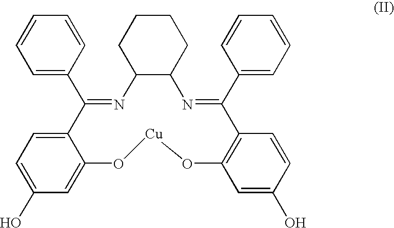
C1=C(C2=NC3C(N=C(C4=CC=CC=C4)C4=C(C=C(O)C=C4)O[Cu]OC4=CC(O)=CC=C24)CCCC3)C=CC=C1
